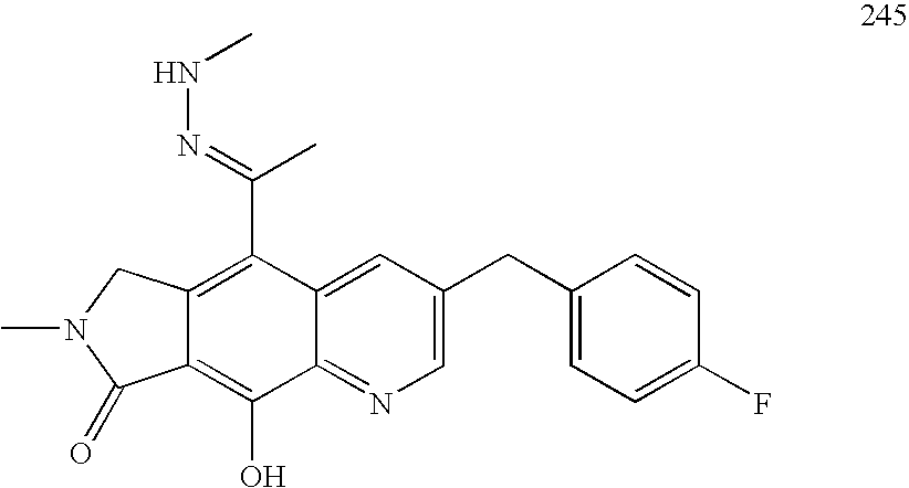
C12=C(O)C3=NC=C(CC4=CC=C(F)C=C4)C=C3C(C(C)=NNC)=C1CN(C)C2=O
